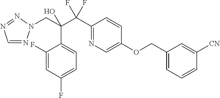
C1=NN(CC(C(C2=NC=C(OCC3=CC=CC([CN])=C3)C=C2)(F)F)(O)C2=CC=C(F)C=C2F)N=N1
